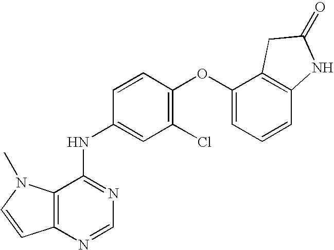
C12=C(N=CN=C1NC1=CC(Cl)=C(OC3=CC=CC4=C3CC(=O)N4)C=C1)C=CN2C
